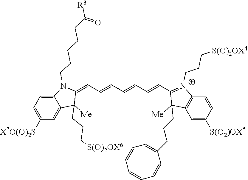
C1=C([X7O(O)2S])C=C2C(=C1)N(CCCCCC([R3])=O)C(=CC=CC=CC=CC1=[N+](CCC[S(O)2OX4])C3=C(C1([Me])CCCC1=CC=CC=CC=C1)C=C([S(O2)OX5])C=C3)C2([Me])CCC[S(O)2OX6]
